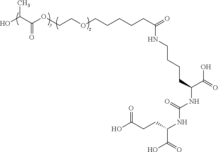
C(OCCCCCC(=O)NCCCCC(C(O)=O)NC(=O)NC(CCC(=O)O)C(O)=O)COC(C(O)C)=O
